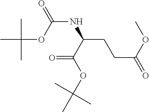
C(NC(C(OC(C)(C)C)=O)CCC(=O)OC)(=O)OC(C)(C)C
